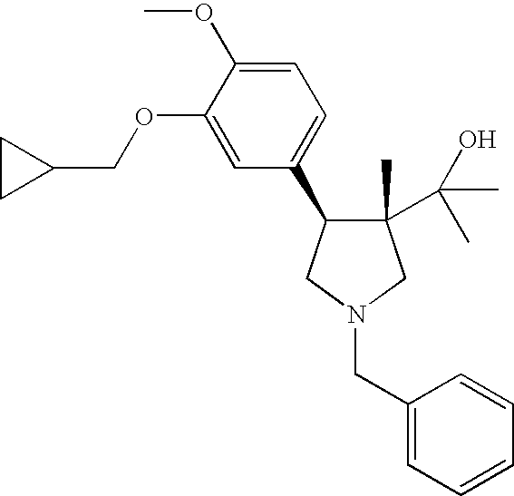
C1(C(C)(O)C)(C)C(C2=CC=C(OC)C(OCC3CC3)=C2)CN(CC2=CC=CC=C2)C1
